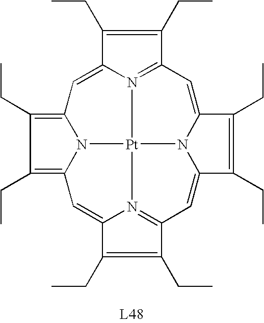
C1(CC)=C(CC)C2=N3C1=CC1=C(CC)C(CC)=C4C=C5C(CC)=C(CC)C6=N5[Pt]3(N3C(=C2)C(CC)=C(CC)C3=C6)N14
